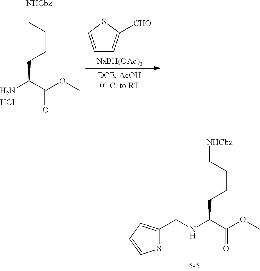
C1=CSC([CHO])=C1.[NaBH(OAc)3].NC(CCCC[NHCbz])C(=O)OC.Cl.N(C(CCCC[NHCbz])C(=O)OC)CC1=CC=CS1
